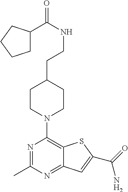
N1=C(C)N=C2C(=C1N1CCC(CCNC(C3CCCC3)=O)CC1)SC(C(=O)N)=C2
